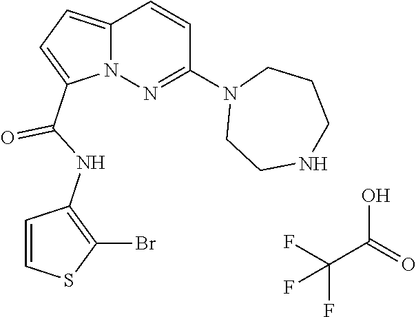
FC(F)(C(O)=O)F.N12C(=CC=C1C(NC1=C(Br)SC=C1)=O)C=CC(N1CCNCCC1)=N2
